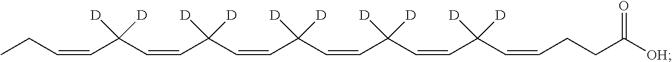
C(C(C=CC(C=CC(C=CC([D])([D])C=CC([D])([D])C=CCC)([D])[D])([D])[D])([D])[D])=CCCC([OH])=O
